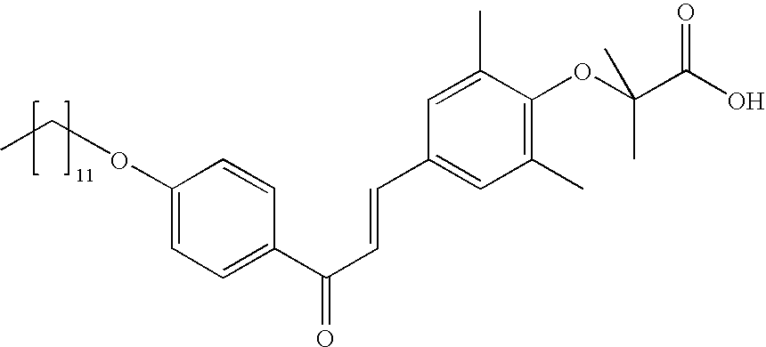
C1(OCC)=CC=C(C(C=CC2=CC(C)=C(OC(C(O)=O)(C)C)C(C)=C2)=O)C=C1
